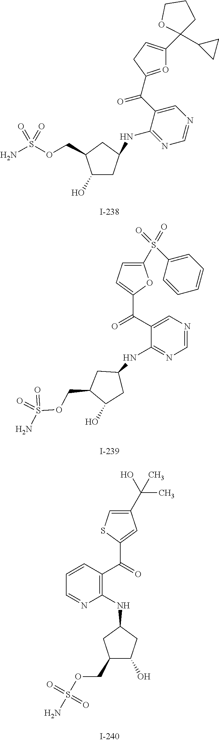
C1(O)CC(NC2=NC=NC=C2C(C2=OC(C3(C4CC4)CCCO3)=CC2)=O)CC1COS(N)(=O)=O.C1(O)CC(NC2=NC=NC=C2C(=O)C2=CC=C(S(C3=CC=CC=C3)(=O)=O)O2)CC1COS(N)(=O)=O.C1(COS(N)(=O)=O)C(O)CC(NC2=C(C(=O)C3=CC(C(O)(C)C)=CS3)C=CC=N2)C1
